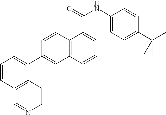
C1=CC2=C(C(C3=CC4=C(C=C3)C(C(NC3=CC=C(C(C)(C)C)C=C3)=O)=CC=C4)=C1)C=CN=C2
